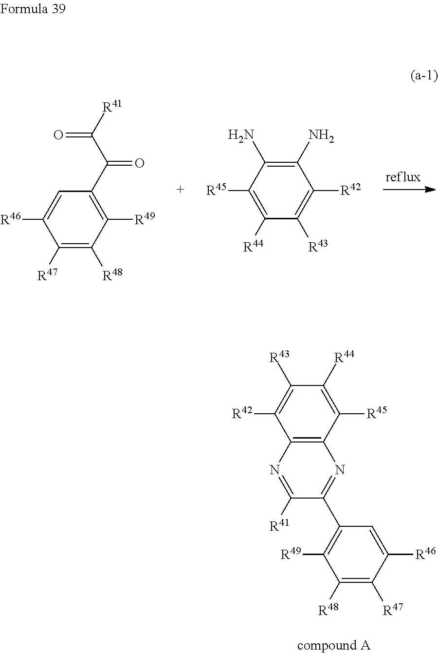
C1([R47])=C([R48])C([R49])=C(C2=NC3=C(C([R42])=C([R43])C([R44])=C3[R45])N=C2[R41])C=C1[R46].C1([R47])=C([R48])C([R49])=C(C(C([R41])=O)=O)C=C1[R46].C1(N)=C(N)C([R45])=C([R44])C([R43])=C1[R42]
